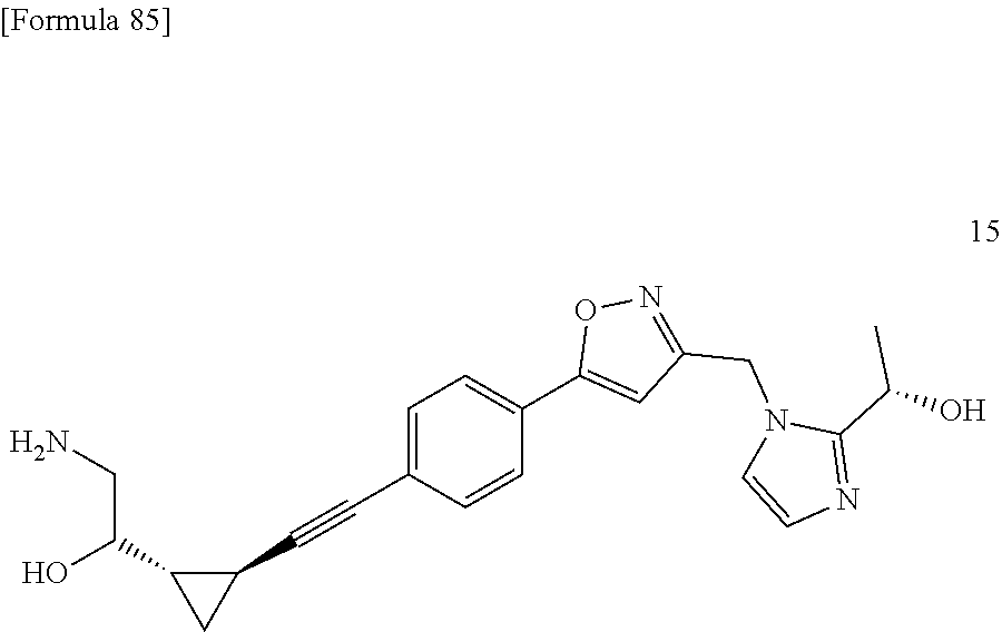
C1=C(C#CC2C(C(CN)O)C2)C=CC(C2=CC(CN3C=CN=C3C(O)C)=NO2)=C1
